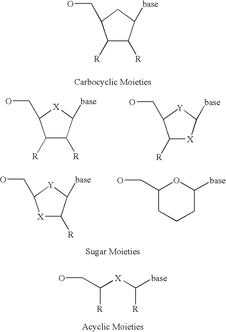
C1([R])C([R])C([base])CC1CO.C1([R])C([R])C([base])[X]C1CO.C1([R])[X]C([base])[Y]C1CO.[X]1C([R])C([base])[Y]C1CO.C1CC([base])OC(CO)C1.C(C([X]C([base])[R])[R])O
